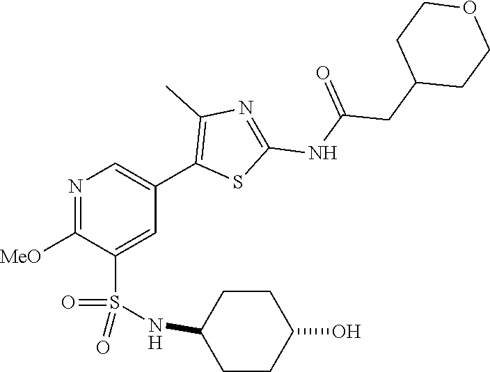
N1=C([MeO])C(S(=O)(=O)NC2CCC(O)CC2)=CC(C2=C(C)N=C(NC(=O)CC3CCOCC3)S2)=C1
